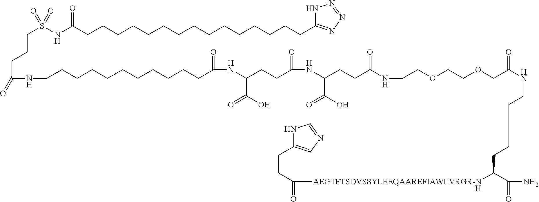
[H].C(C(=O)N)(CCCCNC(=O)COCCOCCNC(CCC(NC(=O)CCC(C(O)=O)NC(=O)CCCCCCCCCCCNC(=O)CCCS(NC(CCCCCCCCCCCCCCCC1=NN=NN1)=O)(=O)=O)C(=O)O)=O)[AEGTFTSDVSSYLEEQAAREFIAWLVRGR-N]C(=O)CCC1=CN=CN1
